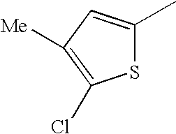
S1C(C)=CC([Me])=C1Cl
